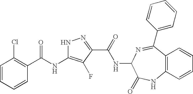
C1=CC=CC(C(NC2=C(F)C(C(=O)NC3C(=O)NC4=C(C(C5=CC=CC=C5)=N3)C=CC=C4)=NN2)=O)=C1Cl
